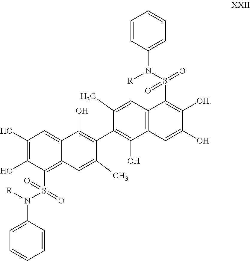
C1(O)=C(O)C(S(=O)(N([R])C2=CC=CC=C2)=O)=C2C(=C1)C(O)=C(C1=C(O)C3=C(C=C1C)C(S(N([R])C1=CC=CC=C1)(=O)=O)=C([OH])C(O)=C3)C(C)=C2
